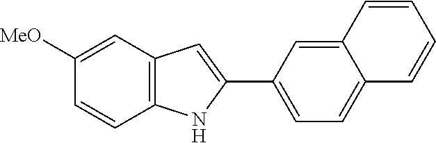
C12=C(C=C([MeO])C=C1)C=C(C1=CC=C3C(=C1)C=CC=C3)N2
